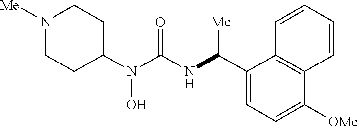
N1([Me])CCC(N(C(NC(C2=CC=C([OMe])C3=C2C=CC=C3)[Me])=O)O)CC1
